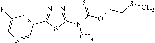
N1=C(N(C(OCCSC)=S)C)SC(C2=CC(F)=CN=C2)=N1
